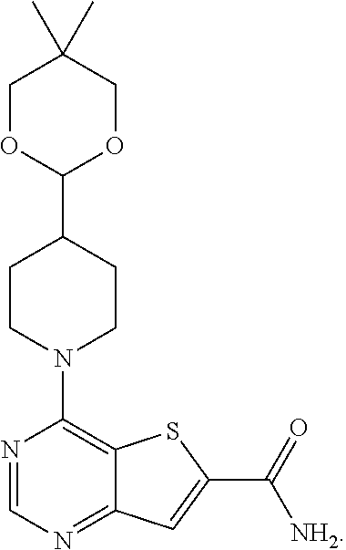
C12=NC=NC(N3CCC(C4OCC(C)(C)CO4)CC3)=C1SC(C(=O)[NH2])=C2
